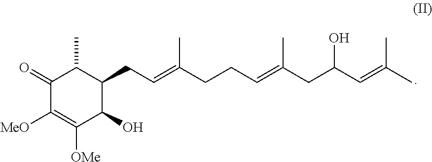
C1(=O)C([MeO])=C([OMe])C(O)C(CC=C(C)CCC=C(CC(C=C(C)C)O)C)C1C
